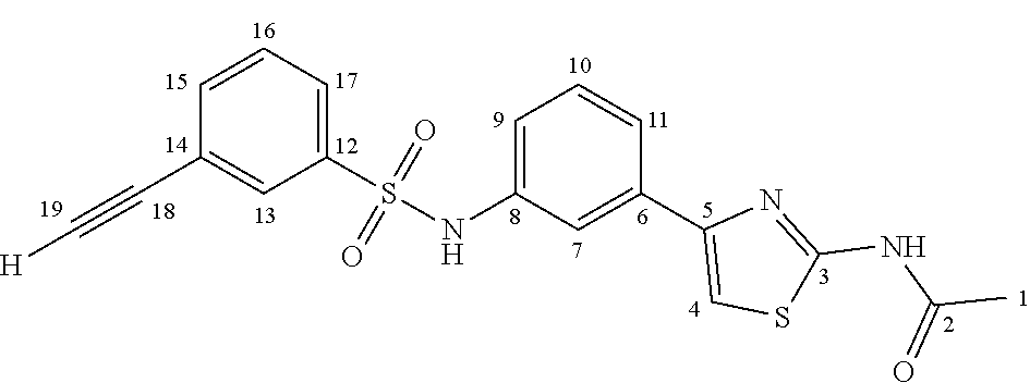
C1=CC=C(S(=O)(=O)NC2=CC=CC(C3=CSC(NC(C)=O)=N3)=C2)C=C1C#C[H]
